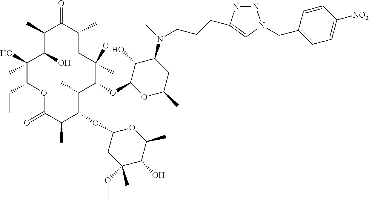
O(C1C(C)C(OC2CC(OC)(C)C(O)C(C)O2)C(C)C(=O)OC(CC)C(O)(C)C(O)C(C)C(=O)C(C)CC1(OC)C)C1C(O)C(N(C)CCCC2=CN(CC3=CC=C([NO2])C=C3)N=N2)CC(C)O1
